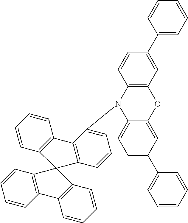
C1=CC2=C(C=C1)C1(C3=C2C=CC=C3)C2=C(C=CC=C2)C2=C1C=CC=C2N1C2=CC=C(C3=CC=CC=C3)C=C2OC2=C1C=CC(C1=CC=CC=C1)=C2
